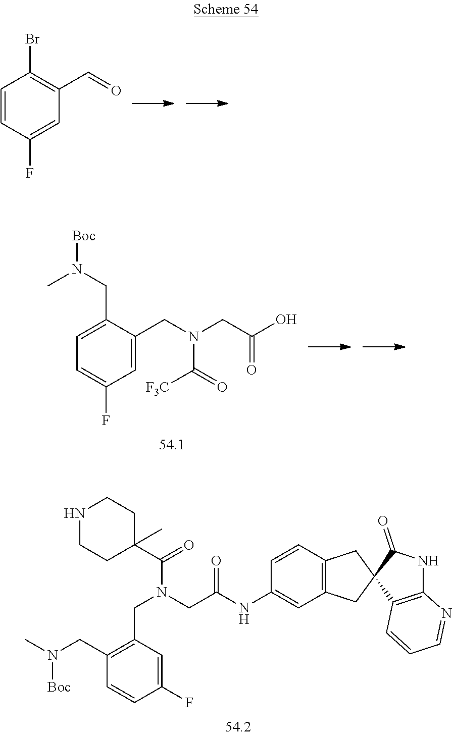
N1CCC(C(=O)N(CC(NC2=CC3=C(C=C2)CC2(C3)C3=C(NC2=O)N=CC=C3)=O)CC2=C(CN([Boc])C)C=CC(F)=C2)(C)CC1.C1=CC(F)=CC(C=O)=C1Br.C1=C(CN([Boc])C)C(CN(C(=O)[F3C])CC(O)=O)=CC(F)=C1
